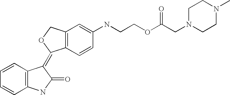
C12=C(C=C(NCCOC(CN3CCN(C)CC3)=O)C=C1)COC2=C1C2=C(C=CC=C2)NC1=O
